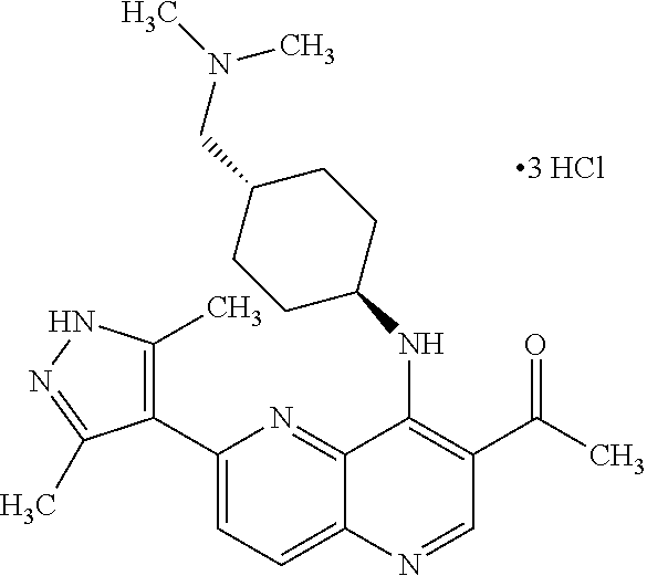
C1(C2=C(C)NN=C2C)=CC=C2C(=N1)C(NC1CCC(CN(C)C)CC1)=C(C(=O)C)C=N2
